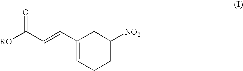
C1(C=CC([RO])=O)=CCCC([NO2])C1
